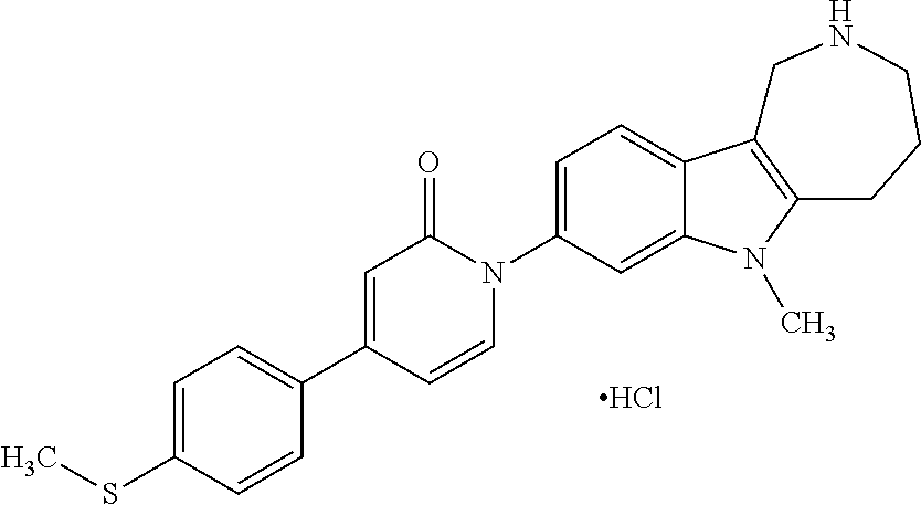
C1=C(SC)C=CC(C2=CC(=O)N(C3=CC=C4C(=C3)N(C)C3=C4CNCCC3)C=C2)=C1.Cl
